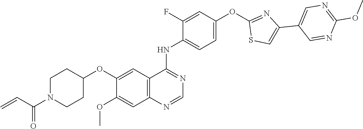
O(C1=CC2=C(C=C1OC)N=CN=C2NC1=CC=C(OC2=NC(C3=CN=C(OC)N=C3)=CS2)C=C1F)C1CCN(C(C=C)=O)CC1
